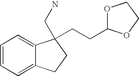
C1=CC=C2C(=C1)C(CN)(CCC1OCCO1)CC2
